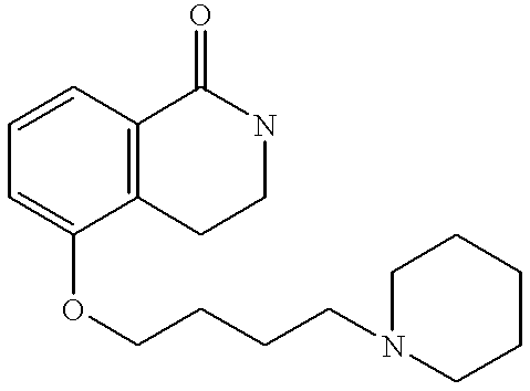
C1=CC=C(OCCCCN2CCCCC2)C2=C1C(=O)NCC2
